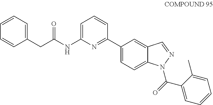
C1=C(NC(CC2=CC=CC=C2)=O)N=C(C2=CC=C3C(=C2)C=NN3C(=O)C2=CC=CC=C2C)C=C1
